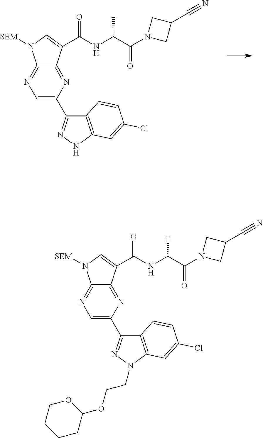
C1=C(C2=NNC3=C2C=CC(Cl)=C3)N=C2C(=N1)N([SEM])C=C2C(NC(C(N1CC(C#N)C1)=O)C)=O.C1=C(C2=NN(CCOC3OCCCC3)C3=C2C=CC(Cl)=C3)N=C2C(=N1)N([SEM])C=C2C(NC(C(N1CC(C#N)C1)=O)C)=O
